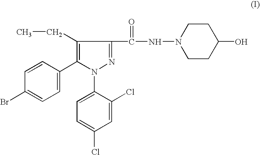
C1(CC)=C(C2=CC=C(Br)C=C2)N(C2=CC=C(Cl)C=C2Cl)N=C1C(=O)NN1CCC(O)CC1
